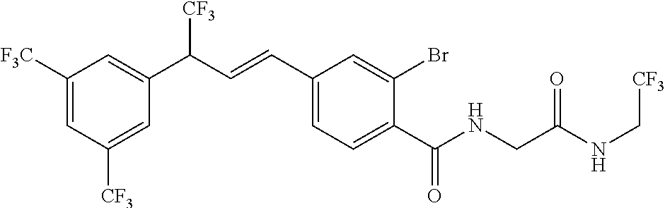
C1=C([F3C])C=C(C(C=CC2=CC=C(C(NCC(NC[CF3])=O)=O)C(Br)=C2)[CF3])C=C1[CF3]
